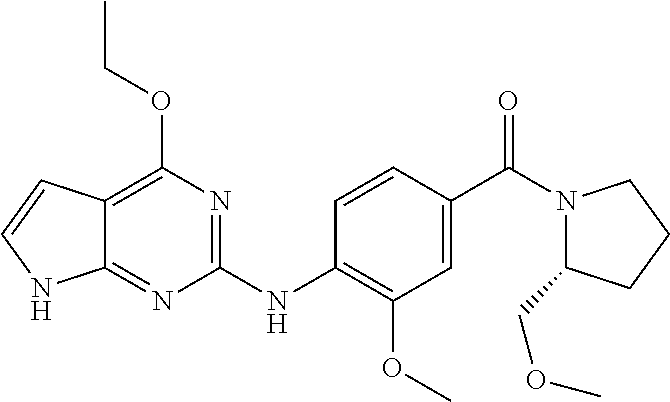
C1(NC2=C(OC)C=C(C(N3C(COC)CCC3)=O)C=C2)=NC(OCC)=C2C(=N1)NC=C2
